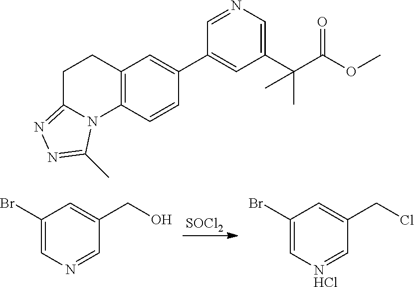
C1=NC=C(Br)C=C1CO.[SOCl2].C1=[NHCl]C=C(Br)C=C1CCl.C12=C(C=CC(C3=CC(C(C(OC)=O)(C)C)=CN=C3)=C1)N1C(=NN=C1C)CC2
